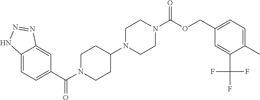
C12=CC=C(C(=O)N3CCC(N4CCN(C(=O)OCC5=CC=C(C)C(C(F)(F)F)=C5)CC4)CC3)C=C1N=NN2
